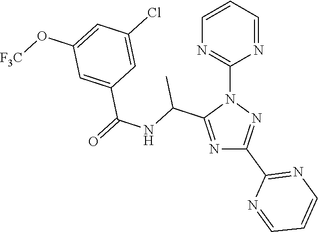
N1=C(C(NC(=O)C2=CC(O[F3C])=CC(Cl)=C2)C)N(C2=NC=CC=N2)N=C1C1=NC=CC=N1
